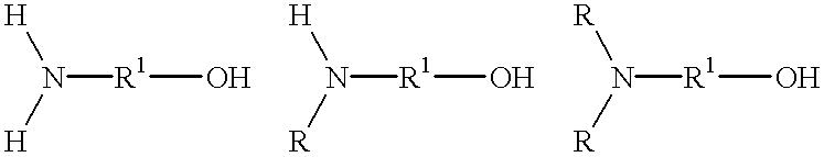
[R1](N([H])[H])O.[R1](N([H])[R])O.[R1](N([R])[R])O
